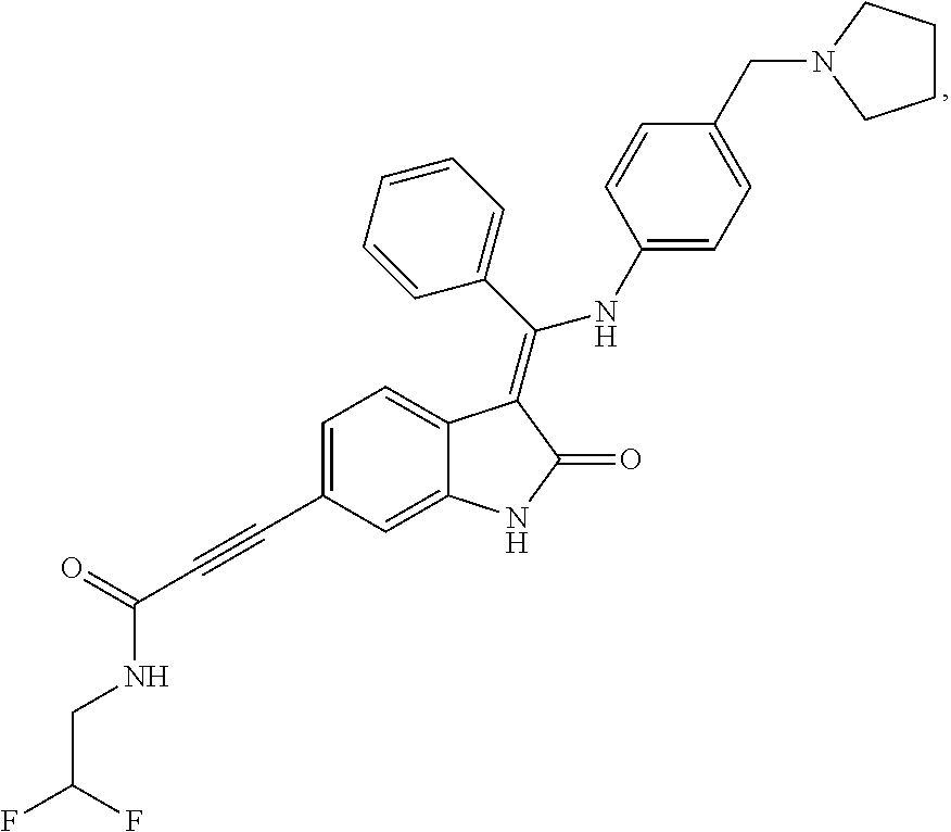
C1=CC(C(=C2C3=CC=C(C#CC(=O)NCC(F)F)C=C3NC2=O)NC2=CC=C(CN3CCCC3)C=C2)=CC=C1
